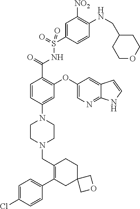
C1=C(Cl)C=CC(C2=C(CN3CCN(C4=CC(OC5=CN=C6C(=C5)C=CN6)=C(C(=O)NS(C5=CC([NO2])=C(NCC6CCOCC6)C=C5)(=O)=O)C=C4)CC3)CCC3(C2)COC3)=C1
